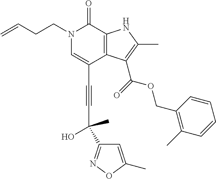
C(C1=CN(CCC=C)C(=O)C2=C1C(C(=O)OCC1=C(C)C=CC=C1)=C(C)N2)#CC(O)(C1=NOC(C)=C1)C
